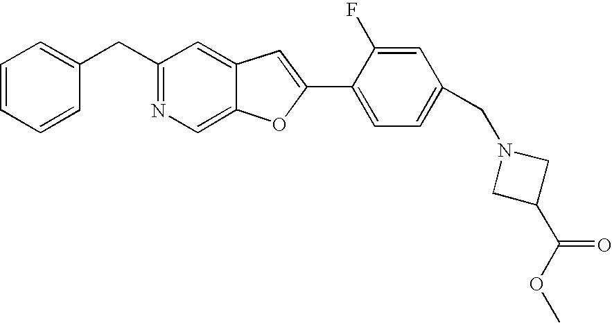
C1=CC=CC(CC2=NC=C3C(=C2)C=C(C2=CC=C(CN4CC(C(OC)=O)C4)C=C2F)O3)=C1
